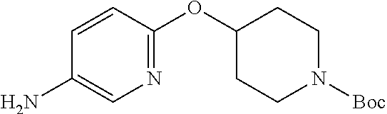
N1=C(OC2CCN([Boc])CC2)C=CC(N)=C1
